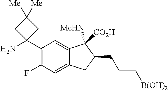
C1(C2(N)CC([Me])([Me])C2)=C(F)C=C2C(=C1)C([MeHN])([CO2H])C(CCC[B(OH)2])C2
